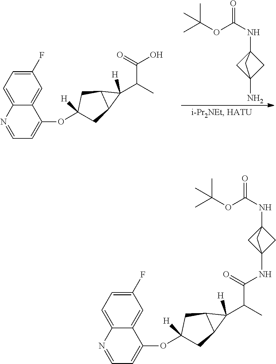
C1C2(N)CC1(NC(OC(C)(C)C)=O)C2.C1(F)=CC=C2C(=C1)C(OC1([H])CC3C(C1)C3([H])C(C)C(=O)O)=CC=N2.C1(F)=CC=C2C(=C1)C(OC1([H])CC3C(C1)C3([H])C(C)C(=O)NC13CC(NC(OC(C)(C)C)=O)(C1)C3)=CC=N2
